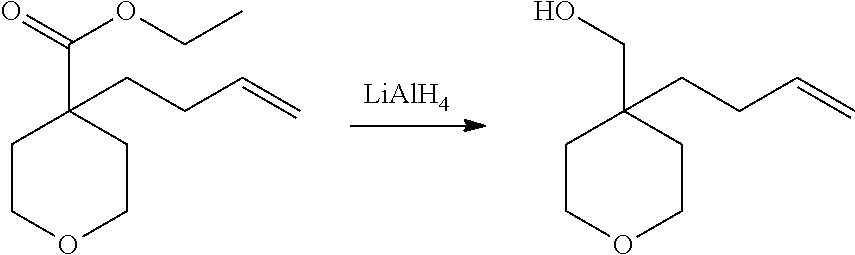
[LiAlH4].C1COCCC1(CO)CCC=C.C1COCCC1(C(=O)OCC)CCC=C
